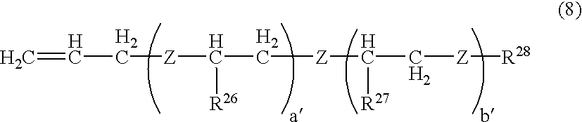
C=CC[Z]C(C[Z]C(C[Z][R28])[R27])[R26]
